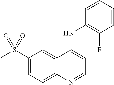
S(C1=CC=C2C(=C1)C(NC1=C(F)C=CC=C1)=CC=N2)(C)(=O)=O
